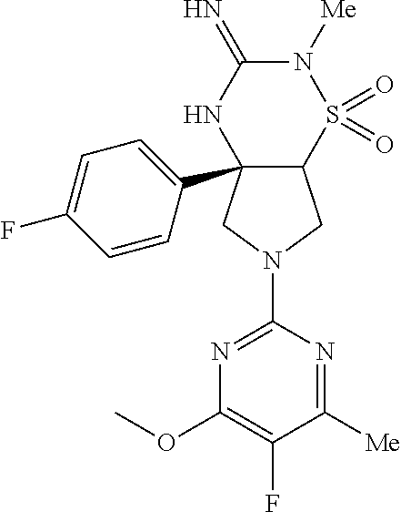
C12(C3=CC=C(F)C=C3)C(S(=O)(=O)N([Me])C(=N)N1)CN(C1=NC(OC)=C(F)C([Me])=N1)C2
